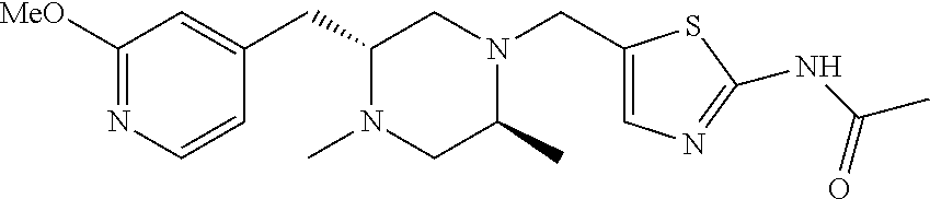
C1([MeO])=NC=CC(CC2N(C)CC(C)N(CC3=CN=C(NC(C)=O)S3)C2)=C1
